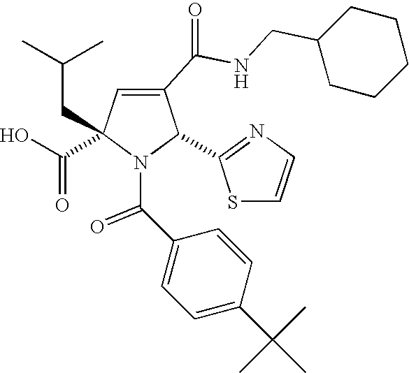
C1(C(NCC2CCCCC2)=O)=CC(C(=O)O)(CC(C)C)N(C(C2=CC=C(C(C)(C)C)C=C2)=O)C1C1=NC=CS1
